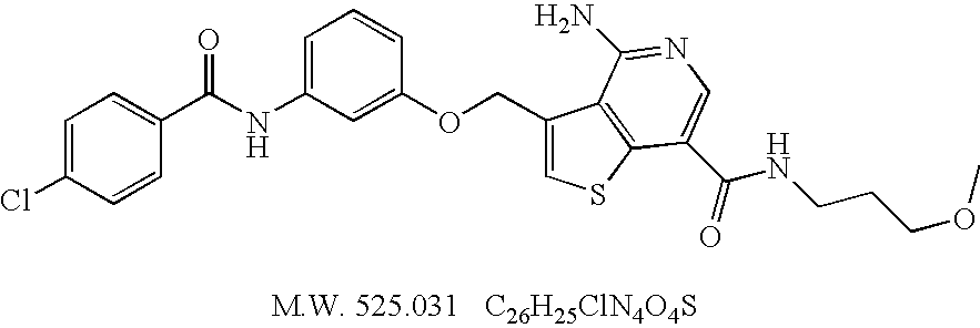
N(C1=CC=CC(OCC2=CSC3=C2C(N)=NC=C3C(=O)NCCCOC)=C1)C(C1=CC=C(Cl)C=C1)=O
